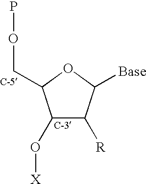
O1C(COP)C(O[X])C([R])C1[Base]
